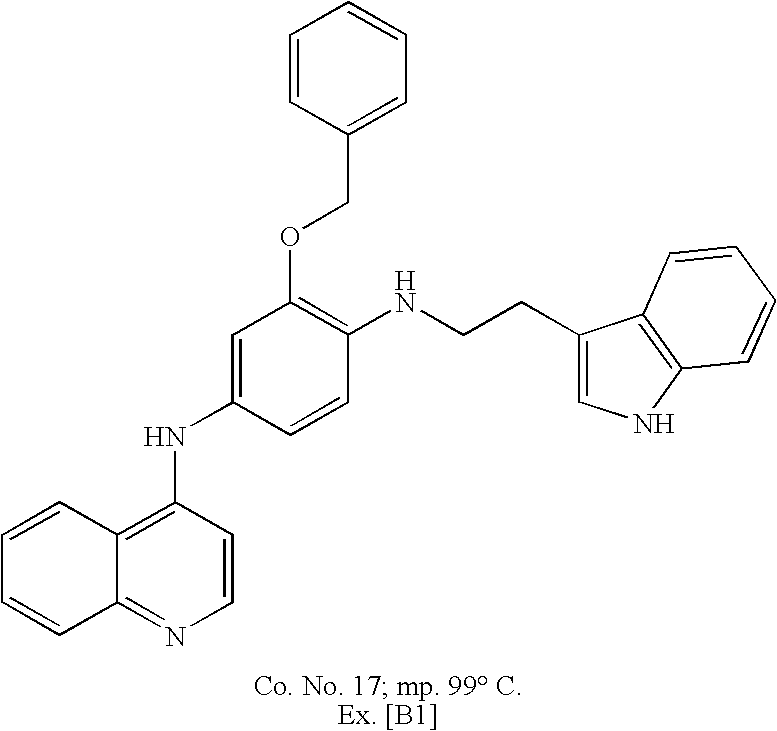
C12=C(NC3=CC(OCC4=CC=CC=C4)=C(NCCC4=CNC5=C4C=CC=C5)C=C3)C=CN=C1C=CC=C2
